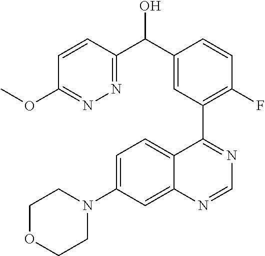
C1=CC(C(C2=CC(C3=NC=NC4=CC(N5CCOCC5)=CC=C34)=C(F)C=C2)O)=NN=C1OC
